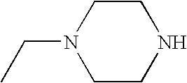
C(N1CCNCC1)C
